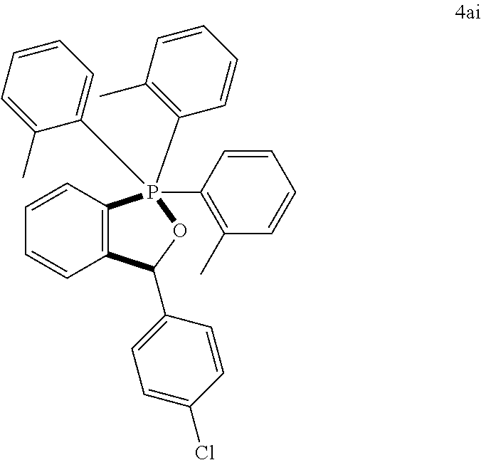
C12=C(C=CC=C1)P(C1(C)=CC=CC=C1C)(C1=C(C)C=CC=C1)(C1=C(C)C=CC=C1)OC2C1=CC=C(Cl)C=C1
